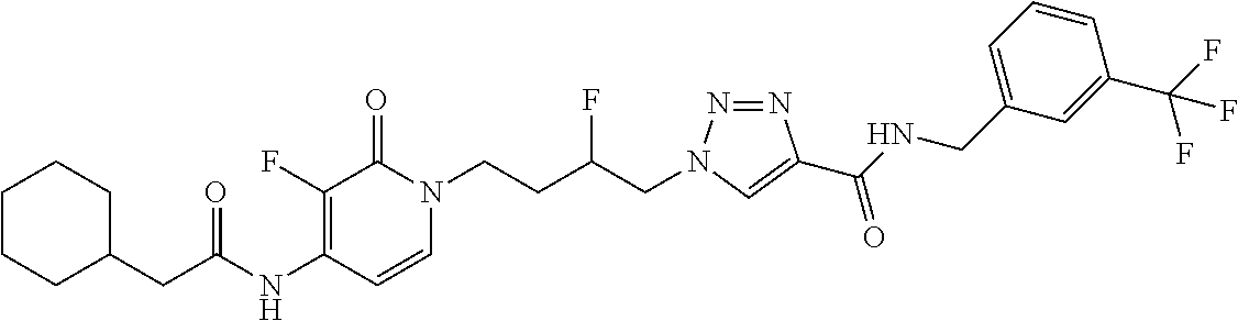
C1=CN(CCC(CN2N=NC(C(NCC3=CC=CC(C(F)(F)F)=C3)=O)=C2)F)C(=O)C(F)=C1NC(CC1CCCCC1)=O
